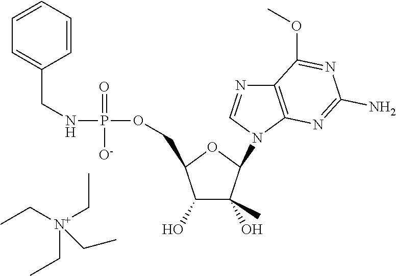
C1(O)C(O)(C)C(N2C=NC3=C2N=C(N)N=C3OC)OC1COP(NCC1=CC=CC=C1)(=O)[O-].CC[N+](CC)(CC)CC
